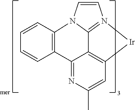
C12=C(C=CC=C1)N1C3=N(C=C1)[Ir]C1=C3C2=NC(C)=C1
